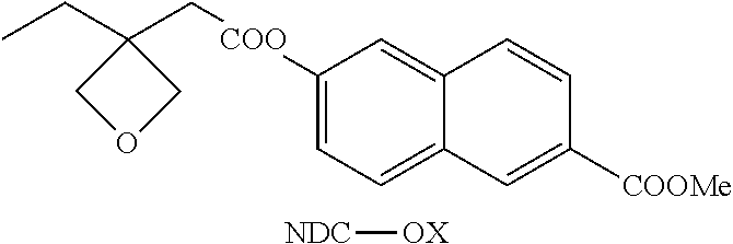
CCC1(C[COO]C2=CC=C3C(=C2)C=CC([COOMe])=C3)COC1.[NDC][OX]
